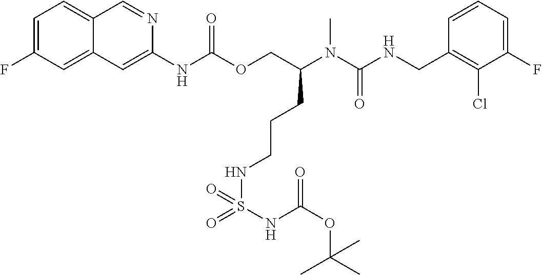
C1=CC(CNC(N(C(COC(NC2=CC3=CC(F)=CC=C3C=N2)=O)CCCNS(NC(OC(C)(C)C)=O)(=O)=O)C)=O)=C(Cl)C(F)=C1
